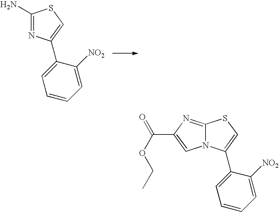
C1=C([NO2])C(C2=CSC(N)=N2)=CC=C1.C12=NC(C(=O)OCC)=CN1C(C1=CC=CC=C1[NO2])=CS2
